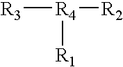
[R3][R4]([R2])[R1]
